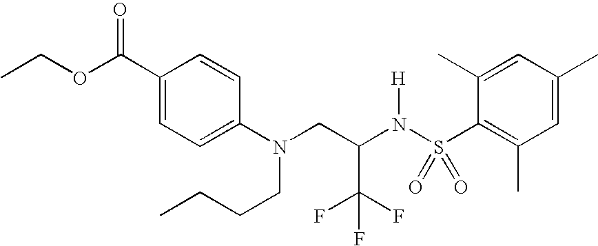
C1(C(OCC)=O)=CC=C(N(CC(N(S(C2=C(C)C=C(C)C=C2C)(=O)=O)[H])C(F)(F)F)CCCC)C=C1
